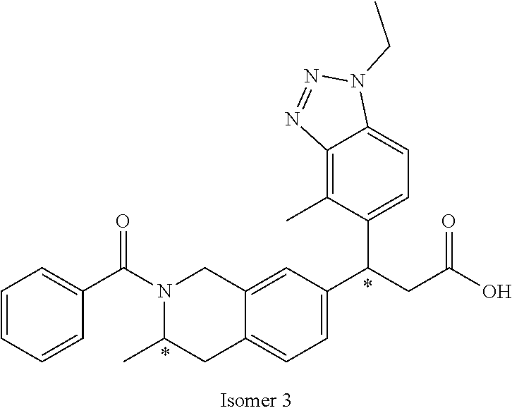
N1=NC2=C(C)C(C(CC(=O)O)C3=CC=C4C(=C3)CN(C(C3=CC=CC=C3)=O)C(C)C4)=CC=C2N1CC
